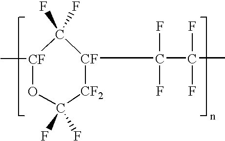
C1(F)(F)[CF](C)OC(F)(F)[CF2][CF]1C(F)(F)C(F)(F)C
